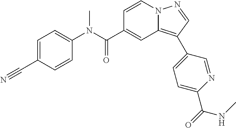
C1=CN2C(=C(C3=CC=C(C(=O)NC)N=C3)C=N2)C=C1C(N(C1=CC=C(C#N)C=C1)C)=O
